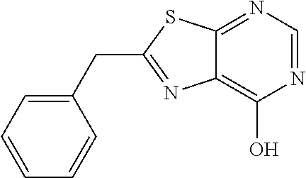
C1(CC2=NC3=C(O)N=CN=C3S2)=CC=CC=C1
